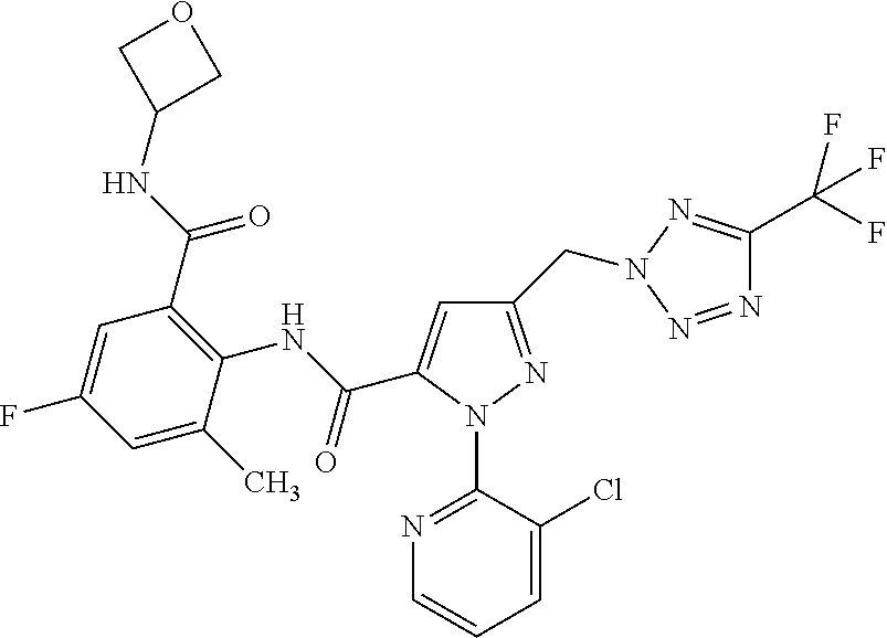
C1=C(C)C(NC(=O)C2=CC(CN3N=C(C(F)(F)F)N=N3)=NN2C2=NC=CC=C2Cl)=C(C(=O)NC2COC2)C=C1F
